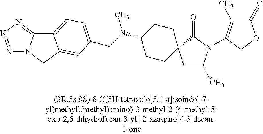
C1C(C)N(C2=C(C)C(=O)OC2)C(=O)C12CCC(N(CC1=CC=C3C4=NN=NN4CC3=C1)C)CC2
